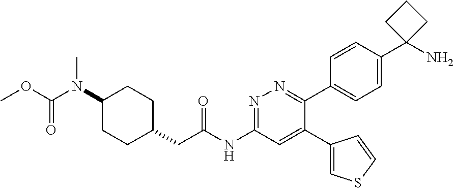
C1(N(C(OC)=O)C)CCC(CC(NC2=NN=C(C3=CC=C(C4(N)CCC4)C=C3)C(C3=CSC=C3)=C2)=O)CC1
